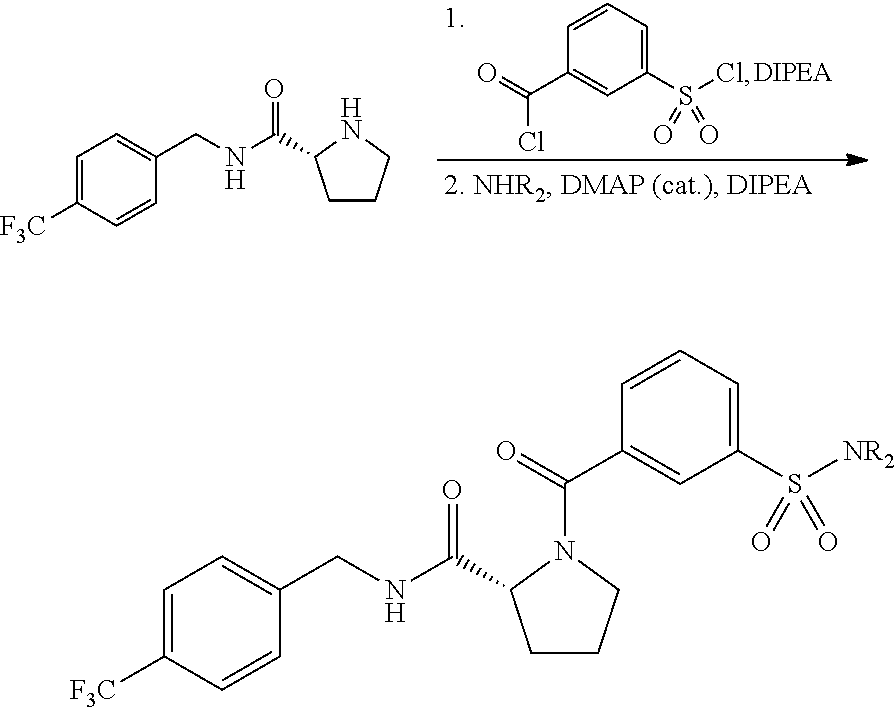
C1=CC=C(S(Cl)(=O)=O)C=C1C(=O)Cl.C1=C([F3C])C=CC(CNC(=O)C2CCCN2)=C1.C1=C([F3C])C=CC(CNC(=O)C2CCCN2C(=O)C2=CC(S([NR2])(=O)=O)=CC=C2)=C1
